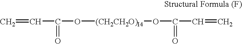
C=CC(O[(CH2CH2O)I4]OC(C=C)=O)=O
